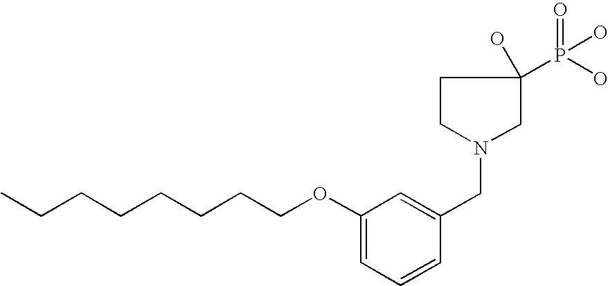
C1(OCCCCCCCC)=CC=CC(CN2CC(O)(P(O)(O)=O)CC2)=C1
